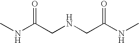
CNC(CNCC(NC)=O)=O
